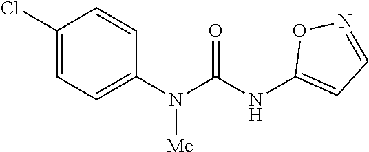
C1(Cl)=CC=C(N(C(NC2=CC=NO2)=O)[Me])C=C1
